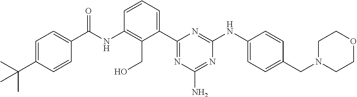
N(C1=C(CO)C(C2=NC(N)=NC(NC3=CC=C(CN4CCOCC4)C=C3)=N2)=CC=C1)C(=O)C1=CC=C(C(C)(C)C)C=C1
